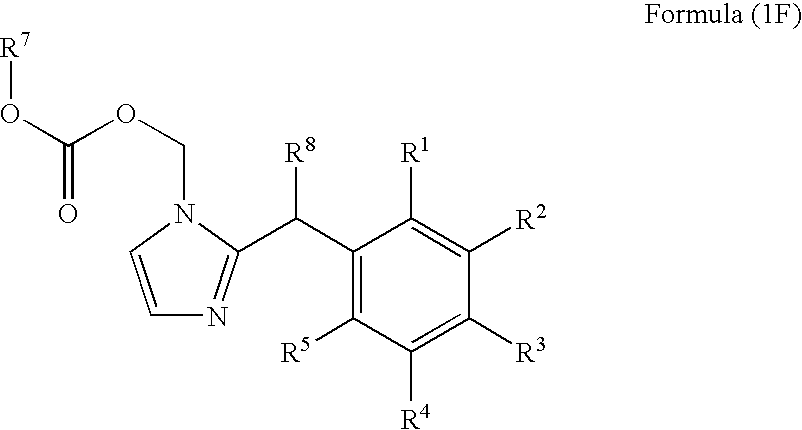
C1(C([R8])C2=NC=CN2COC(O[R7])=O)=C([R5])C([R4])=C([R3])C([R2])=C1[R1]
